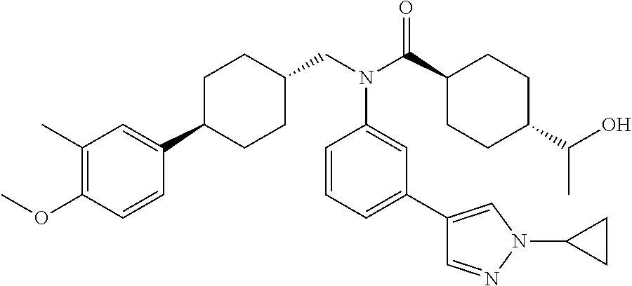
C1(C)=C(OC)C=CC(C2CCC(CN(C(C3CCC(C(O)C)CC3)=O)C3=CC(C4=CN(C5CC5)N=C4)=CC=C3)CC2)=C1
